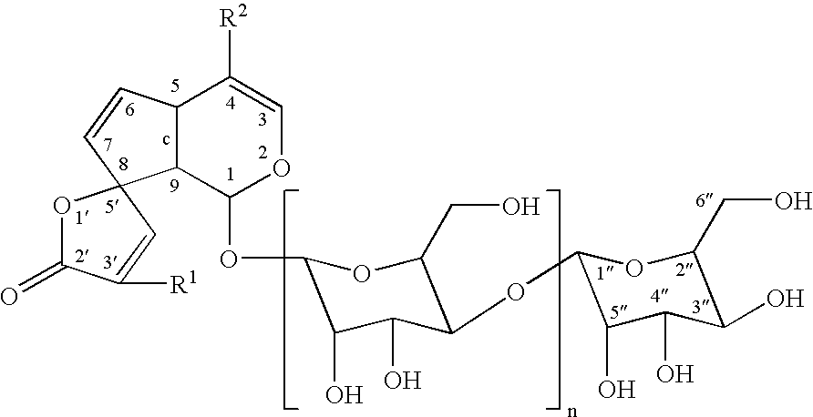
C12C(C(OC3C(O)C(O)C(OC4C(O)C(O)C(O)C(CO)O4)C(CO)O3)OC=C1[R2])C1(C=C2)OC(=O)C([R1])=C1
